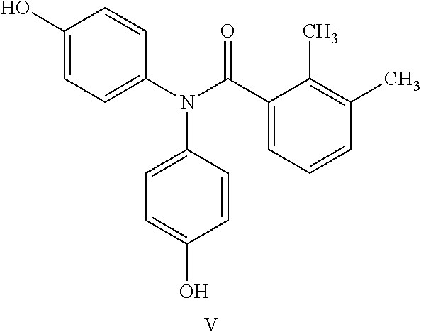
C1(O)=CC=C(N(C(C2=CC=CC(C)=C2C)=O)C2=CC=C(O)C=C2)C=C1.[V]
